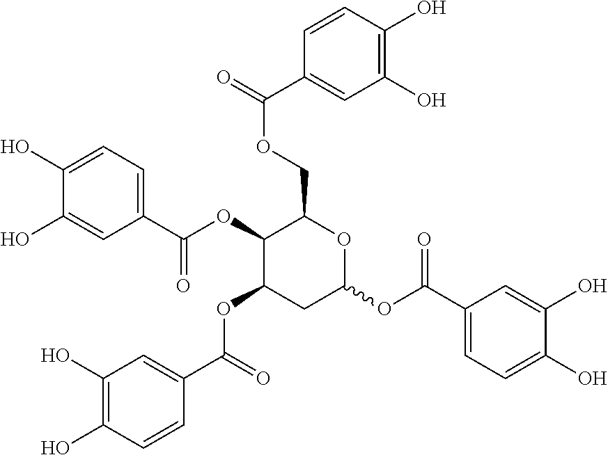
C1(OC(C2=CC=C(O)C(O)=C2)=O)C(OC(C2=CC(O)=C(O)C=C2)=O)CC(OC(C2=CC=C(O)C(O)=C2)=O)OC1COC(=O)C1=CC(O)=C(O)C=C1
